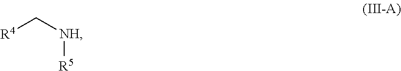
[R4]C[NH][R5]
